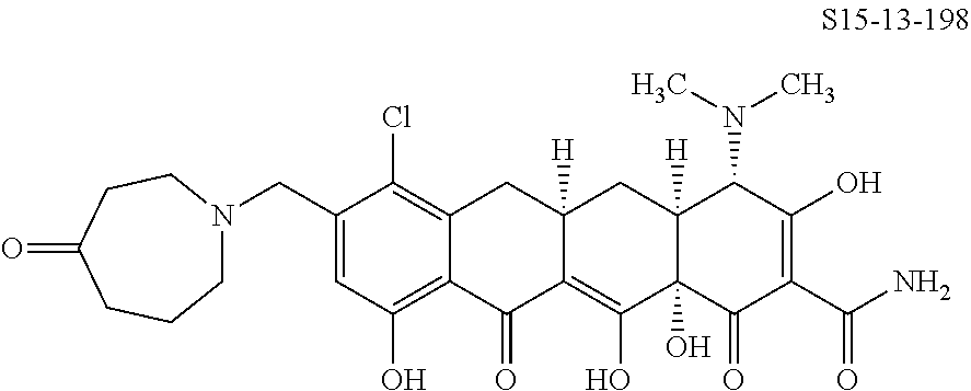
C1(CN2CCCC(=O)CC2)=CC(O)=C2C(=C1Cl)CC1([H])C(=C(O)C3(O)C([H])(C1)C(N(C)C)C(O)=C(C(N)=O)C3=O)C2=O
